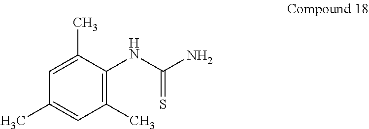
C1(C)=C(NC(N)=S)C(C)=CC(C)=C1
